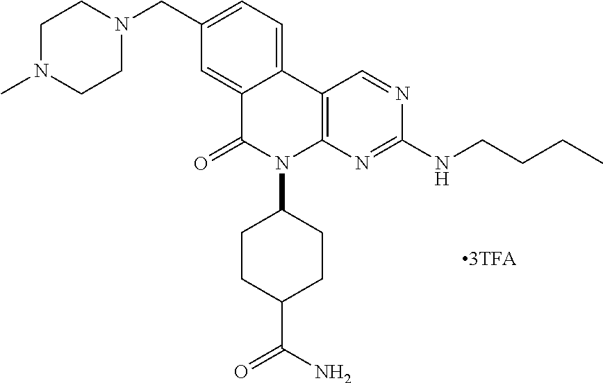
C1N(C)CCN(CC2=CC=C3C(=C2)C(=O)N(C2CCC(C(N)=O)CC2)C2=C3C=NC(NCCCC)=N2)C1
